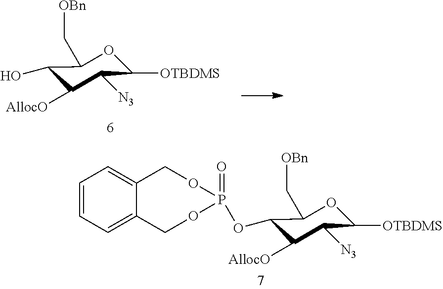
C1(O)C([AllocO])C([N3])C([OTBDMS])OC1C[OBn].C1(OP2(=O)OCC3=CC=CC=C3CO2)C([AllocO])C([N3])C([OTBDMS])OC1C[OBn]
